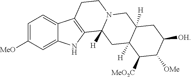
[MeO]C1=CC=C2C(=C1)NC1=C2CCN2C1([H])CC1([H])C([H])(C2)CC([OH])C([OMe])C1[MeO2C]
